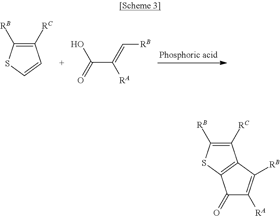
C1([RC])=C([RB])SC=C1.C(C(=C[RB])[RA])(O)=O.C1([RC])=C([RB])SC2=C1C([RB])=C([RA])C2=O
